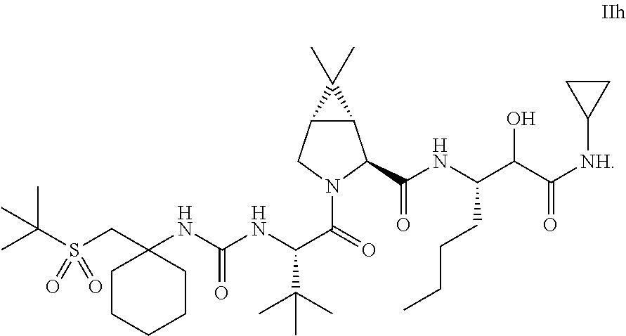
C12C(C(C(NC(C(C([NH]C3CC3)=O)O)CCCC)=O)N(C(C(NC(NC3(CS(C(C)(C)C)(=O)=O)CCCCC3)=O)C(C)(C)C)=O)C1)C2(C)C
